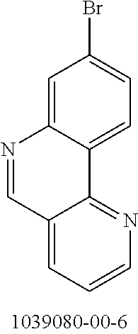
C12=NC=CC=C1C=NC1=CC(Br)=CC=C21
